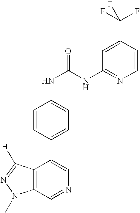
C12=C(C=NC=C1C1=CC=C(NC(NC3=NC=CC(C(F)(F)F)=C3)=O)C=C1)N(C)N=C2[H]
